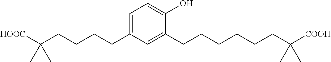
C1=C(CCCCC([HOOC])(C)C)C=C(CCCCCCC([COOH])(C)C)C(O)=C1
